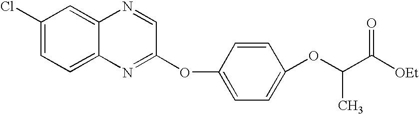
C1(Cl)=CC=C2C(=C1)N=CC(OC1=CC=C(OC(C)C(=O)[OEt])C=C1)=N2
